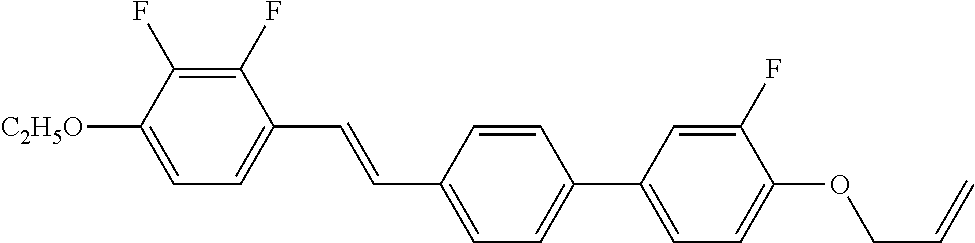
C1(F)=C(F)C([C2H5O])=CC=C1C=CC1=CC=C(C2=CC=C(OCC=C)C(F)=C2)C=C1
